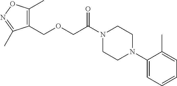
N1(C(COCC2=C(C)ON=C2C)=O)CCN(C2=CC=CC=C2C)CC1
